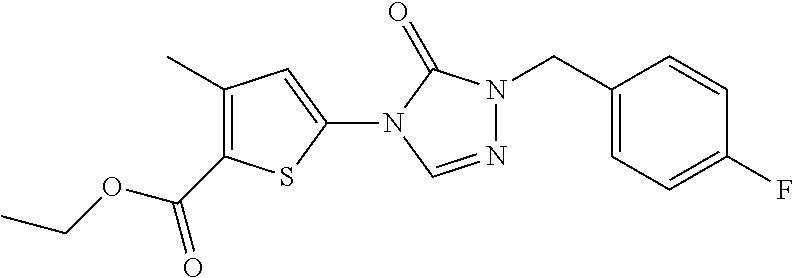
C1(C)=C(C(OCC)=O)SC(N2C=NN(CC3=CC=C(F)C=C3)C2=O)=C1
